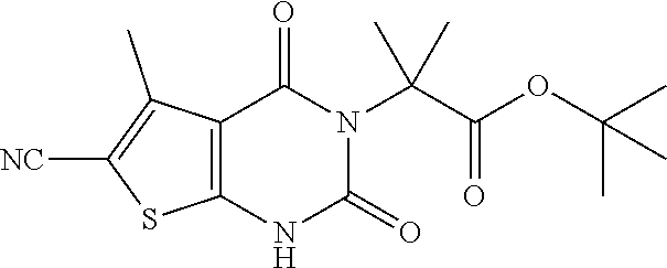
[NC]C1=C(C)C2=C(S1)NC(=O)N(C(C(OC(C)(C)C)=O)(C)C)C2=O
